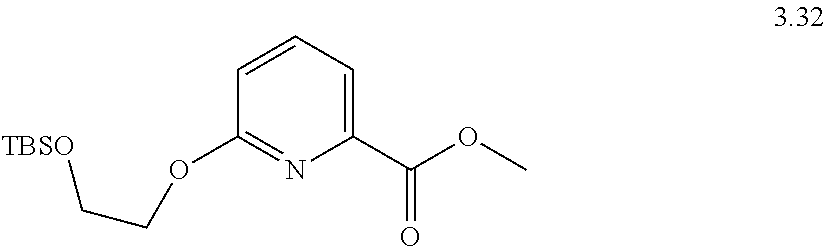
C1(C(OC)=O)=CC=CC(OCC[TBSO])=N1
